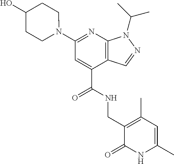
N1=C(N2CCC(O)CC2)C=C(C(NCC2=C(C)C=C(C)NC2=O)=O)C2=C1N(C(C)C)N=C2
